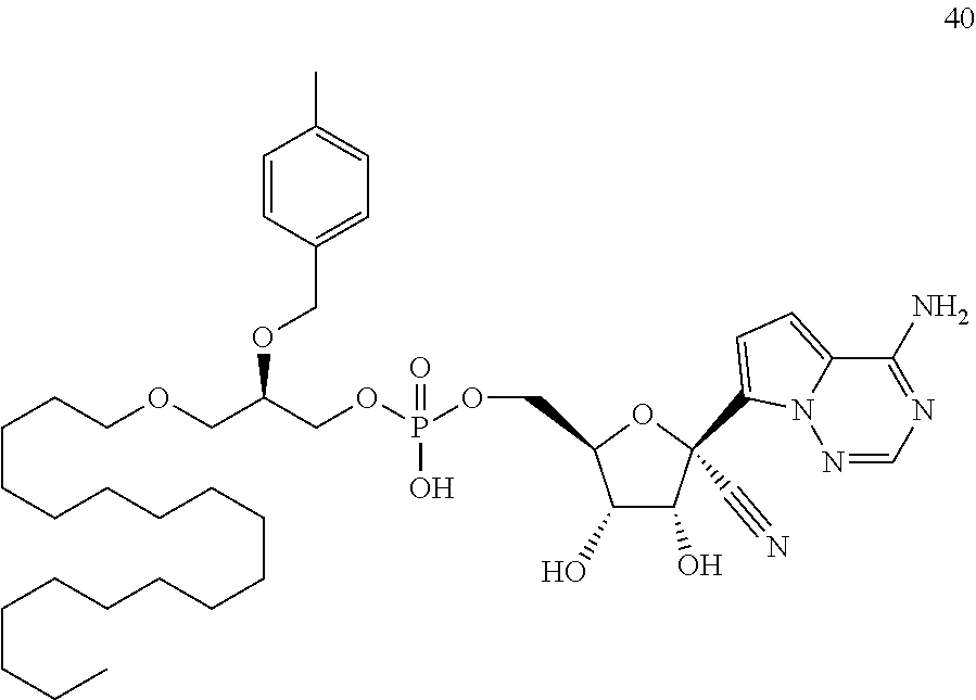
C(CCOCC(COP(OCC1C(O)C(O)C(C2=CC=C3N2N=CN=C3N)(C#N)O1)(=O)O)OCC1=CC=C(C)C=C1)CCCCCCCCCCCCCCC
